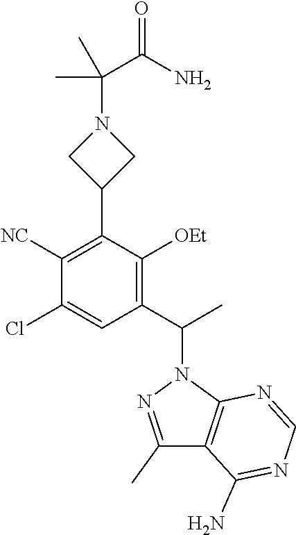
C1([NC])=C(C2CN(C(C(N)=O)(C)C)C2)C([OEt])=C(C(C)N2N=C(C)C3=C2N=CN=C3N)C=C1Cl
